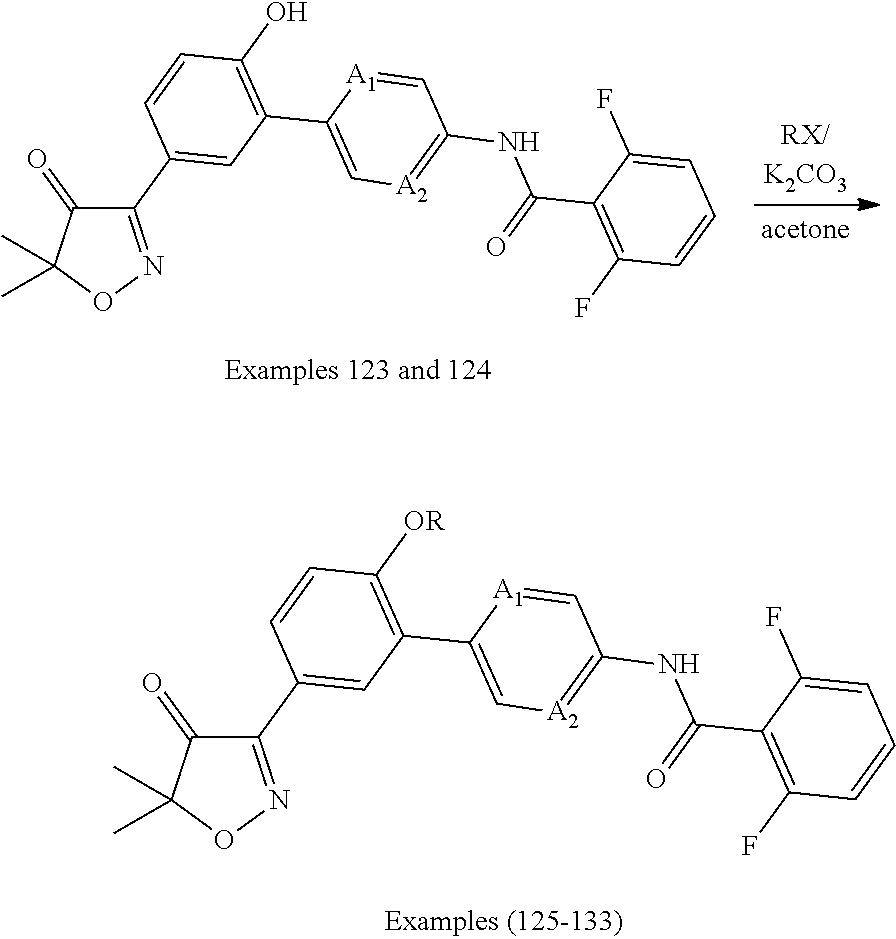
C1(C2=CC(C3=C[A2]=C(NC(=O)C4=C(F)C=CC=C4F)C=[A1]3)=C([OR])C=C2)=NOC(C)(C)C1=O.C1(C2=CC(C3=C[A2]=C(NC(=O)C4=C(F)C=CC=C4F)C=[A1]3)=C(O)C=C2)=NOC(C)(C)C1=O
